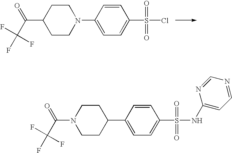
C1CC(C(C(F)(F)F)=O)CCN1C1=CC=C(S(Cl)(=O)=O)C=C1.C1CN(C(C(F)(F)F)=O)CCC1C1=CC=C(S(NC2=CC=NC=N2)(=O)=O)C=C1
